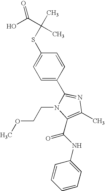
S(C1=CC=C(C2=NC(C)=C(C(NC3=CC=CC=C3)=O)N2CCOC)C=C1)C(C)(C(O)=O)C
